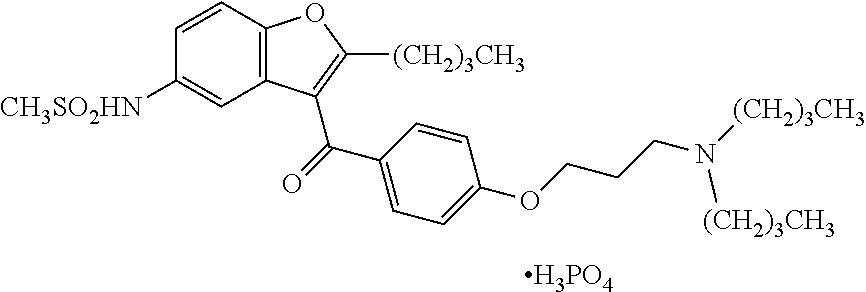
C12=C(C=CC([CH3SO2HN])=C1)OC([(CH2)3CH3])=C2C(=O)C1=CC=C(OCCCN([(CH2)3CH3])[(CH2)3CH3])C=C1.[H3PO4]
